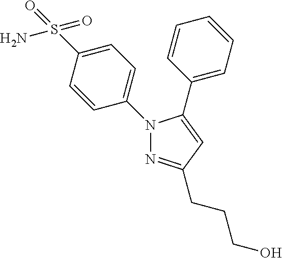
C1=C(N2N=C(CCCO)C=C2C2=CC=CC=C2)C=CC(S(N)(=O)=O)=C1
